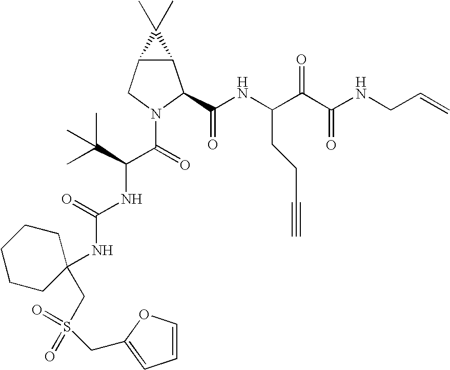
C12C(CN(C(C(NC(=O)NC3(CS(=O)(=O)CC4=CC=CO4)CCCCC3)C(C)(C)C)=O)C1C(NC(C(C(NCC=C)=O)=O)CCC#C)=O)C2(C)C
